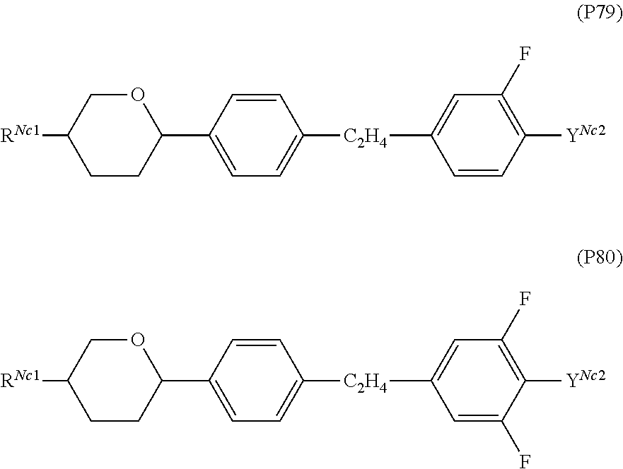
C1([RNc1])CCC(C2=CC=C([C2H4]C3=CC(F)=C([YNc2])C=C3)C=C2)OC1.C1([RNc1])CCC(C2=CC=C([C2H4]C3=CC(F)=C([YNc2])C(F)=C3)C=C2)OC1
